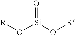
O([Si](O[R])=O)[R]
